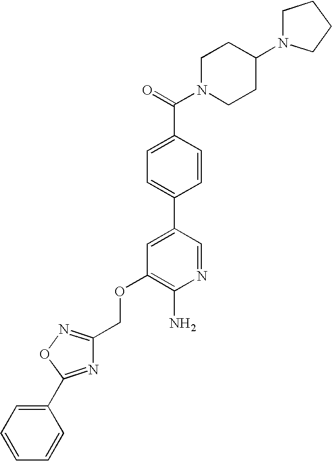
C(OC1=C(N)N=CC(C2=CC=C(C(=O)N3CCC(N4CCCC4)CC3)C=C2)=C1)C1=NOC(C2=CC=CC=C2)=N1
